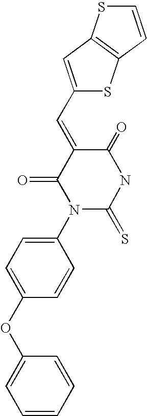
C1(C=C2C(=O)N(C3=CC=C(OC4=CC=CC=C4)C=C3)C(=S)NC2=O)=CC2=C(S1)C=CS2
